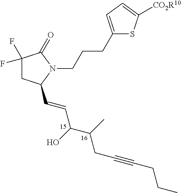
S1C(CCCN2C(=O)C(F)(F)CC2C=CC(C(CC#CCCC)C)O)=CC=C1[CO2R10]
